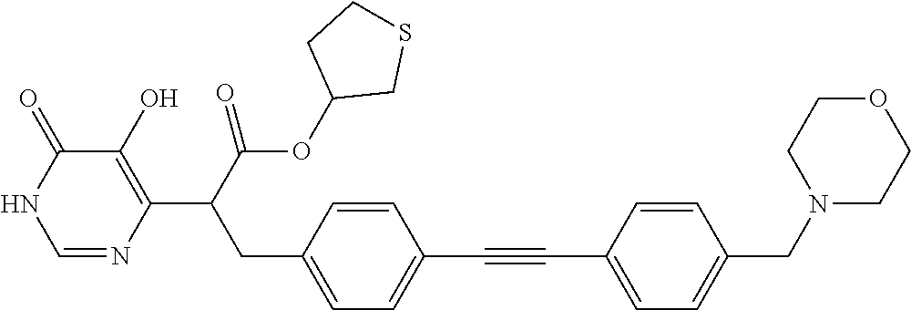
C(#CC1=CC=C(CN2CCOCC2)C=C1)C1=CC=C(CC(C2=C(O)C(=O)NC=N2)C(OC2CSCC2)=O)C=C1
